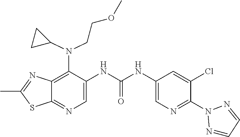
C1(C)=NC2=C(N(CCOC)C3CC3)C(NC(=O)NC3=CN=C(N4N=CC=N4)C(Cl)=C3)=CN=C2S1
